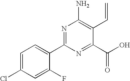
C1=C(Cl)C=C(F)C(C2=NC(N)=C(C=C)C(C(O)=O)=N2)=C1
